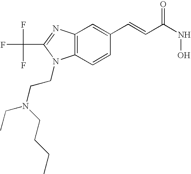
C12=C(C=CC(C=CC(NO)=O)=C1)N(CCN(CC)CCCC)C(C(F)(F)F)=N2
